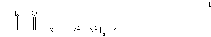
C=C([R1])C(=O)[X1][R2][X2][Z]
